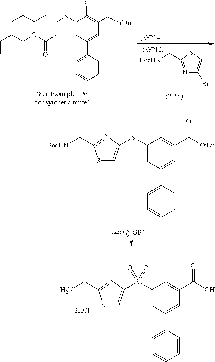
S1C=C(S(C2=CC(C3=CC=CC=C3)=CC(C(O)=O)=C2)(=O)=O)N=C1CN.S1C=C(SC2=CC(C3=CC=CC=C3)=CC(C([OtBu])=O)=C2)N=C1C[BocHN].N1=C(C[BocHN])SC=C1Br.S(C1=CC(C2=CC=CC=C2)=CC(C[OtBu])=C1=O)CCC(=O)OCC(CCCC)CC
